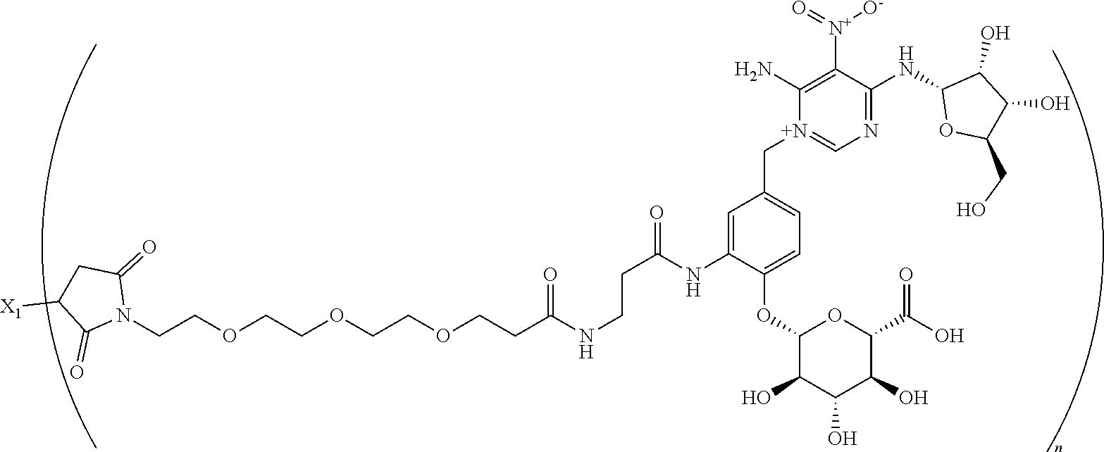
C(COCCOCCOCCC(NCCC(=O)NC1=CC(C[N+]2=CN=C(NC3OC(CO)C(O)C3O)C([N+](=O)[O-])=C2N)=CC=C1OC1C(O)C(O)C(O)C(C(O)=O)O1)=O)N1C(=O)CC([X1])C1=O
